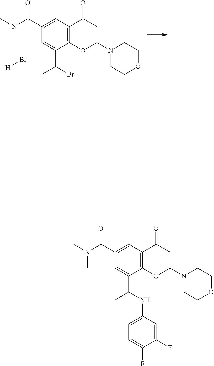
C1(C(N(C)C)=O)=CC2=C(C(C(NC3=CC=C(F)C(F)=C3)C)=C1)OC(N1CCOCC1)=CC2=O.C1(C(N(C)C)=O)=CC2=C(C(C(Br)C)=C1)OC(N1CCOCC1)=CC2=O.[H]Br
